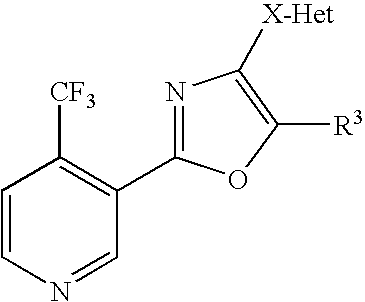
C1=CN=CC(C2=NC([X-Het])=C([R3])O2)=C1[CF3]
